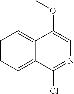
C12=CC=CC=C1C(Cl)=NC=C2OC
